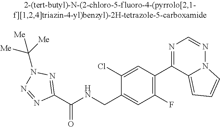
C1(C(NCC2=CC(F)=C(C3=NC=NN4C3=CC=C4)C=C2Cl)=O)=NN(C([Me])([Me])[Me])N=N1
